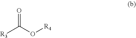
[R3]C(O[R4])=O
